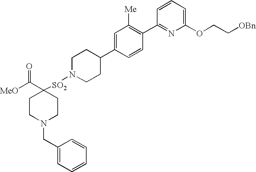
[MeO]C(C1([SO2]N2CCC(C3=CC([Me])=C(C4=NC(OCC[OBn])=CC=C4)C=C3)CC2)CCN(CC2=CC=CC=C2)CC1)=O
